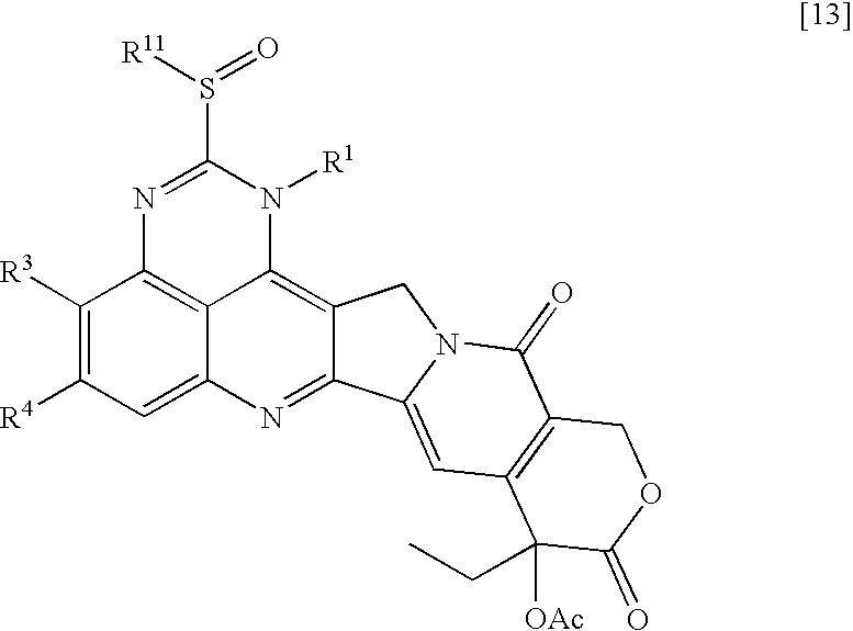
C1([R3])=C([R4])C=C2C3=C1N=C(S([R11])=O)N([R1])C3=C1C(=N2)C2=CC3=C(C(=O)N2C1)COC(=O)C3([OAc])CC
